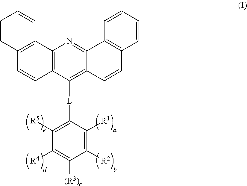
C1([R2])=C([R1])C([L]C2=C3C(=NC4=C2C=CC2=C4C=CC=C2)C2=C(C=C3)C=CC=C2)=C([R5])C([R4])=C1[(R3)c]
